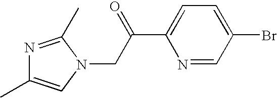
N1=C(C)N(CC(C2=CC=C(Br)C=N2)=O)C=C1C
